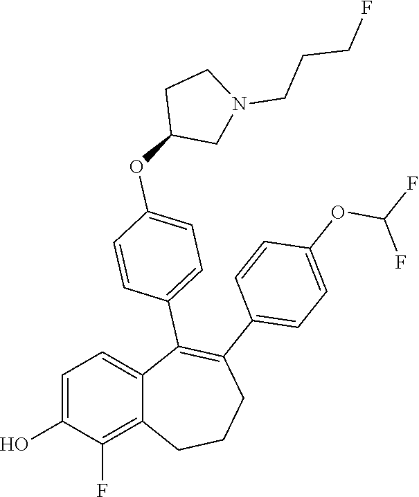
C1=C(O)C(F)=C2C(=C1)C(C1=CC=C(OC3CN(CCCF)CC3)C=C1)=C(C1=CC=C(OC(F)F)C=C1)CCC2
